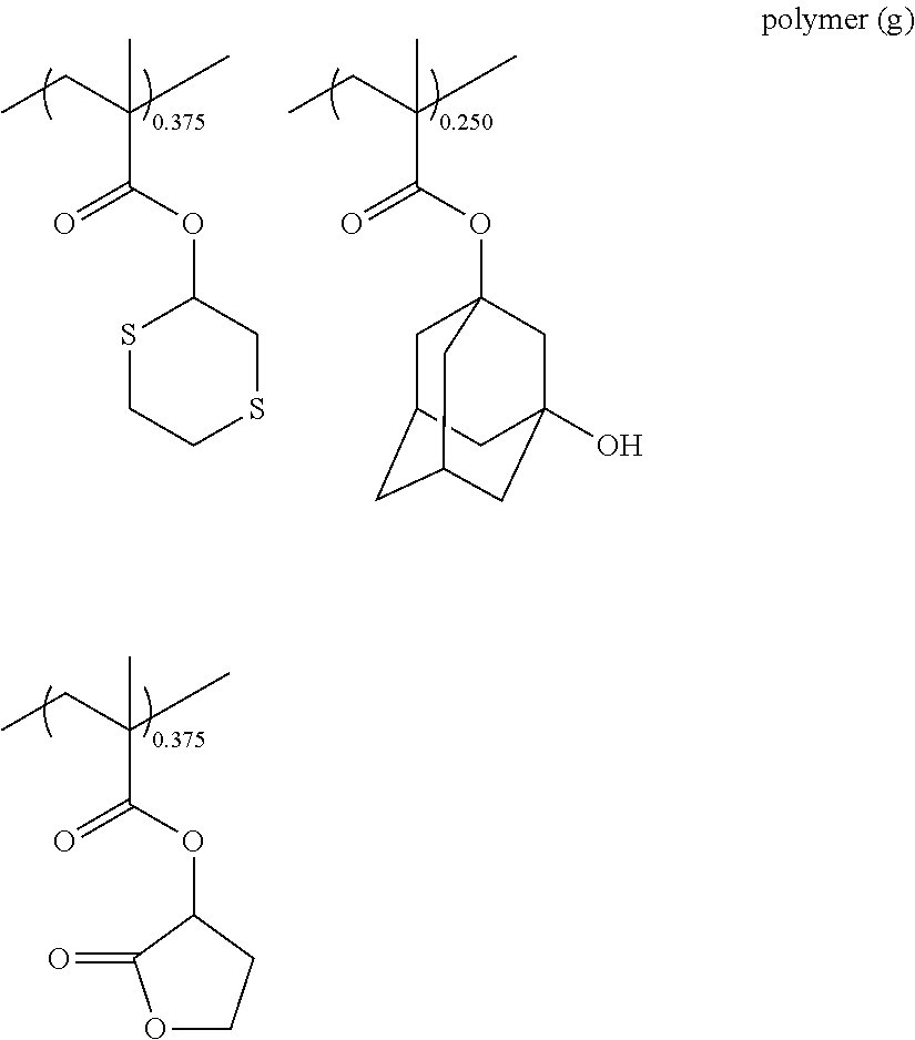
CCC(C)(C)C(OC1SCCSC1)=O.CCC(C)(C)C(OC12CC3CC(CC(O)(C1)C3)C2)=O.CCC(C)(C)C(OC1C(=O)OCC1)=O
